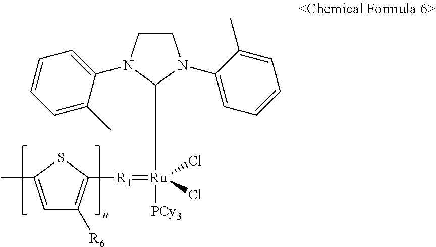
C1=C(C)SC([R1]=[Ru](C2N(C3=CC=CC=C3C)CCN2C2=CC=CC=C2C)([PCy3])(Cl)Cl)=C1[R6]
